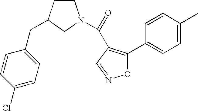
C1CC(CC2=CC=C(Cl)C=C2)CN1C(=O)C1=C(C2=CC=C(C)C=C2)ON=C1
